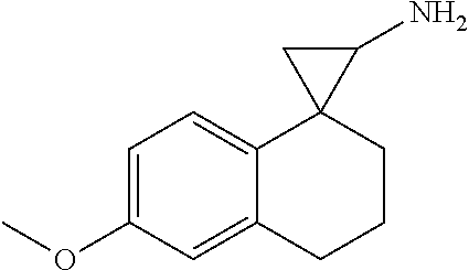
C1=C(OC)C=C2C(=C1)C1(CCC2)C(N)C1
